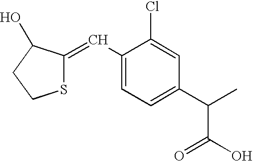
C1(C=C2SCCC2O)=CC=C(C(C(O)=O)C)C=C1Cl
